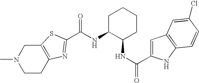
N1(C)CCC2=C(C1)SC(C(NC1C(NC(=O)C3=CC4=C(N3)C=CC(Cl)=C4)CCCC1)=O)=N2
